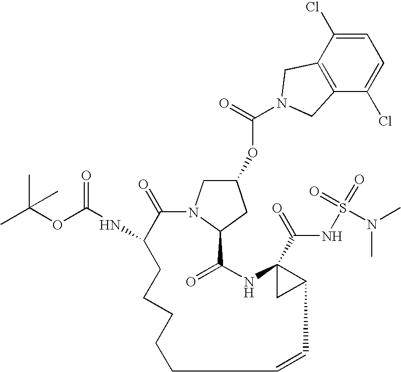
C1=C(Cl)C2=C(C(Cl)=C1)CN(C(=O)OC1CN3C(C1)C(=O)NC1(C(=O)NS(=O)(=O)N(C)C)CC1C=CCCCCCC(NC(OC(C)(C)C)=O)C3=O)C2
